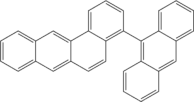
C1=CC=C2C(=C1)C=C1C(=C2)C=CC2=C(C3=C4C(=CC5=CC=CC=C35)C=CC=C4)C=CC=C12
